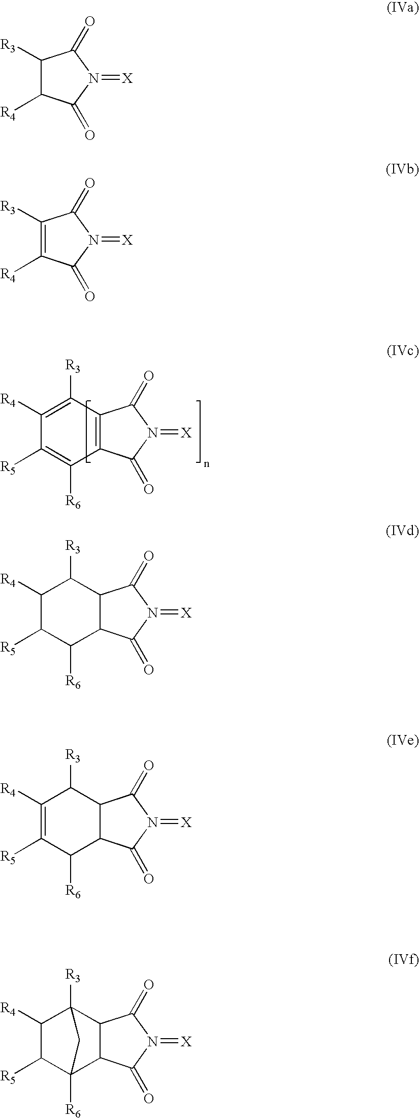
C12=C(C(=O)N(=[X])C1=O)C([R6])=C([R5])C([R4])=C2[R3].C1([R3])C([R4])C(=O)N(=[X])C1=O.C1([R3])=C([R4])C(=O)N(=[X])C1=O.C1([R4])C([R5])C([R6])C2C(C1[R3])C(=O)N(=[X])C2=O.C1([R4])=C([R5])C([R6])C2C(C1[R3])C(=O)N(=[X])C2=O.C1([R4])C([R5])C2([R6])C3C(C1([R3])C2)C(=O)N(=[X])C3=O
